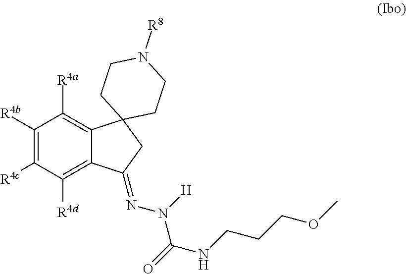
C1([R4b])=C([R4c])C([R4d])=C2C(=C1[R4a])C1(CC2=NN(C(NCCCOC)=O)[H])CCN([R8])CC1
